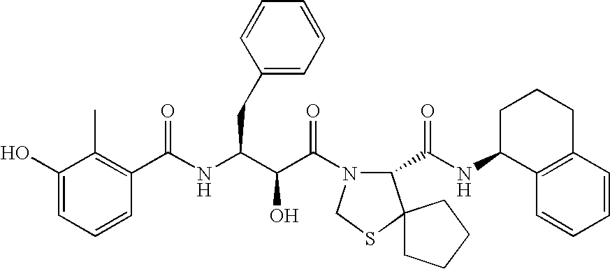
C(NC(C(C(N1C(C(NC2C3=C(CCC2)C=CC=C3)=O)C2(SC1)CCCC2)=O)O)CC1=CC=CC=C1)(=O)C1=C(C)C(O)=CC=C1
